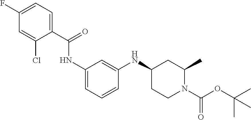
C1(C(=O)NC2=CC=CC(NC3CCN(C(OC(C)(C)C)=O)C(C)C3)=C2)=CC=C(F)C=C1Cl
